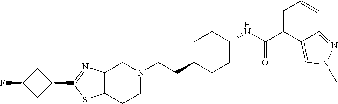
C(CC1CCC(NC(=O)C2=CC=CC3=NN(C)C=C23)CC1)N1CCC2=C(C1)N=C(C1CC(F)C1)S2
